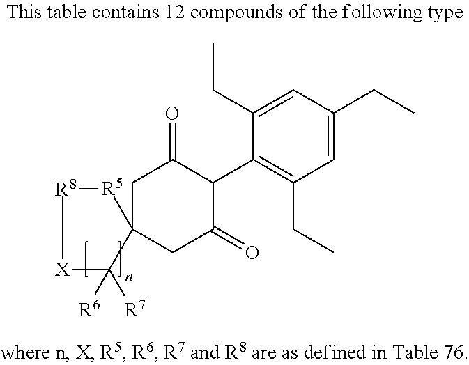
C1(CC)=CC(CC)=CC(CC)=C1C1C(=O)CC2(CC1=O)C([R6])([R7])[X][R8][R5]2
